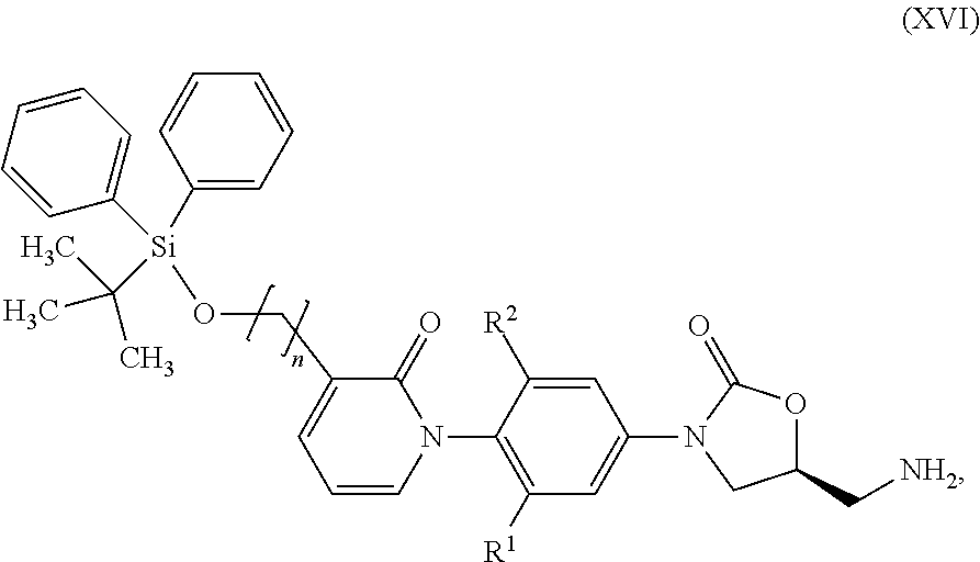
C1=C([R2])C(N2C(=O)C(CO[Si](C3=CC=CC=C3)(C(C)(C)C)C3=CC=CC=C3)=CC=C2)=C([R1])C=C1N1CC(C[NH2])OC1=O
